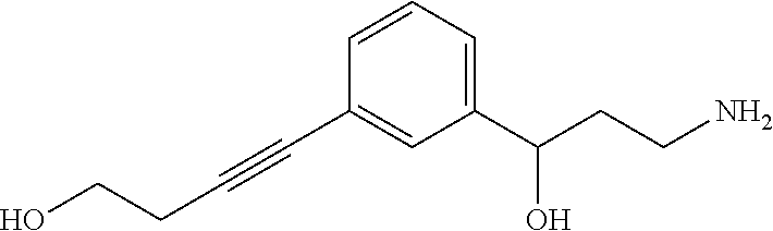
C(#CC1=CC(C(CCN)O)=CC=C1)CCO
